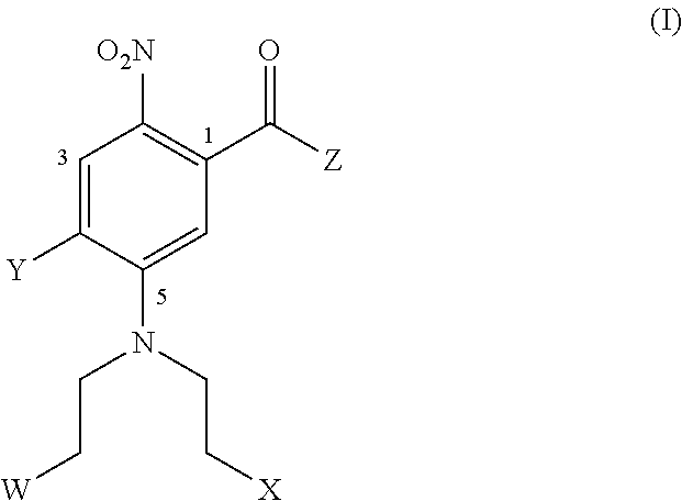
C1=C([Y])C(N(CC[X])CC[W])=CC(C([Z])=O)=C1[O2N]
